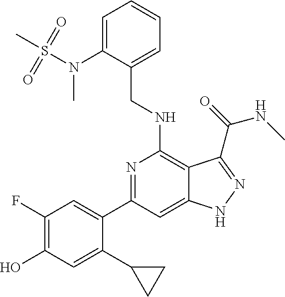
C1(C2=CC(F)=C(O)C=C2C2CC2)=NC(NCC2=CC=CC=C2N(S(=O)(=O)C)C)=C2C(=C1)NN=C2C(NC)=O
